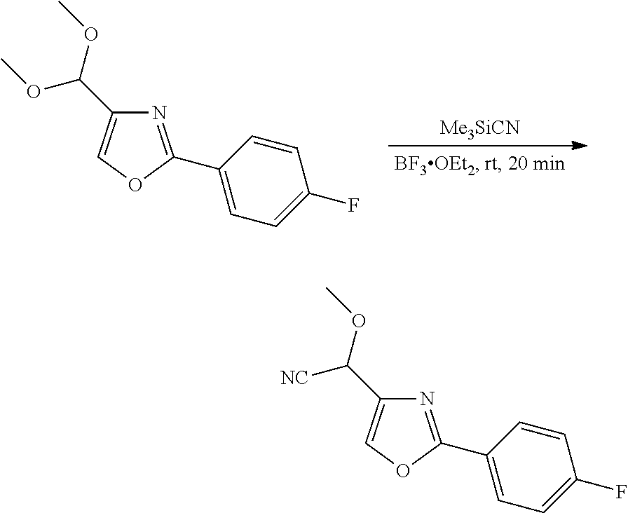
[Me3SiCN].C1(C2=NC(C(OC)OC)=CO2)=CC=C(F)C=C1.C1(C2=NC(C(OC)[NC])=CO2)=CC=C(F)C=C1
